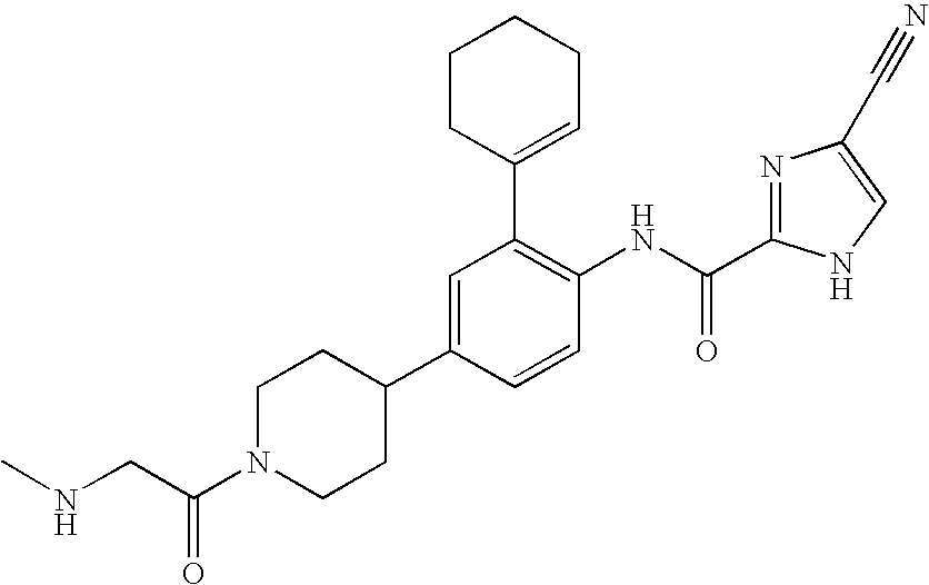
C1=C(C2CCN(C(CNC)=O)CC2)C=CC(NC(C2=NC(C#N)=CN2)=O)=C1C1=CCCCC1
